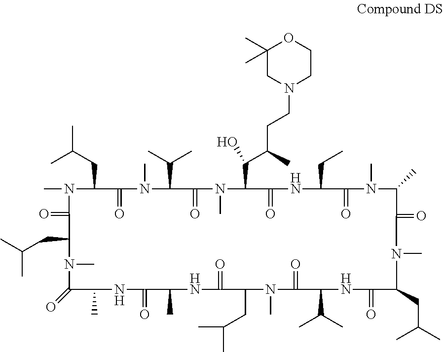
CC(CC1N(C)C(=O)C(CC(C)C)N(C)C(=O)C(C)NC(=O)C(C)NC(=O)C(CC(C)C)N(C)C(=O)C(C(C)C)NC(=O)C(CC(C)C)N(C)C(=O)C(C)N(C)C(=O)C(CC)NC(=O)C(C(C(C)CCN2CC(C)(C)OCC2)O)N(C)C(=O)C(C(C)C)N(C)C1=O)C
